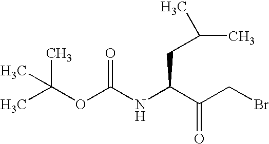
CC(OC(NC(C(CBr)=O)CC(C)C)=O)(C)C
